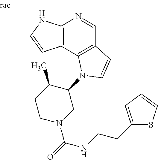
C12=C(C3=C(C=N1)C=CN3C1C(C)CCN(C(NCCC3=CC=CS3)=O)C1)C=CN2
